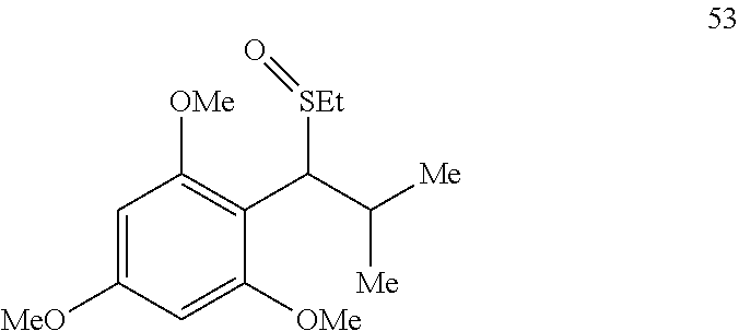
C1=C([MeO])C=C([OMe])C(C(C([Me])[Me])[SEt]=O)=C1[OMe]
